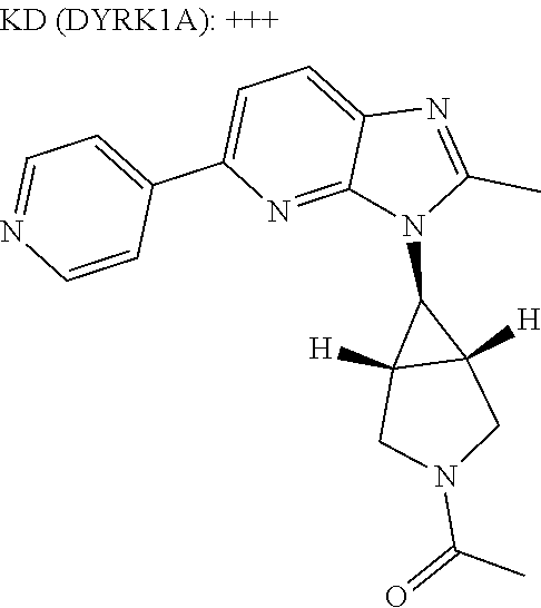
C1(C2=CC=C3C(=N2)N(C2C4([H])C2([H])CN(C(C)=O)C4)C(C)=N3)=CC=NC=C1
